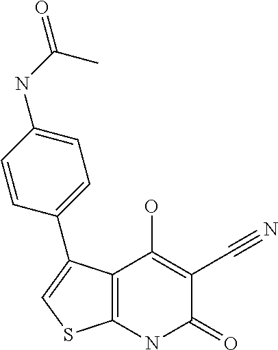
C12=C(NC(=O)C(C#N)=C1O)SC=C2C1=CC=C(NC(=O)C)C=C1
